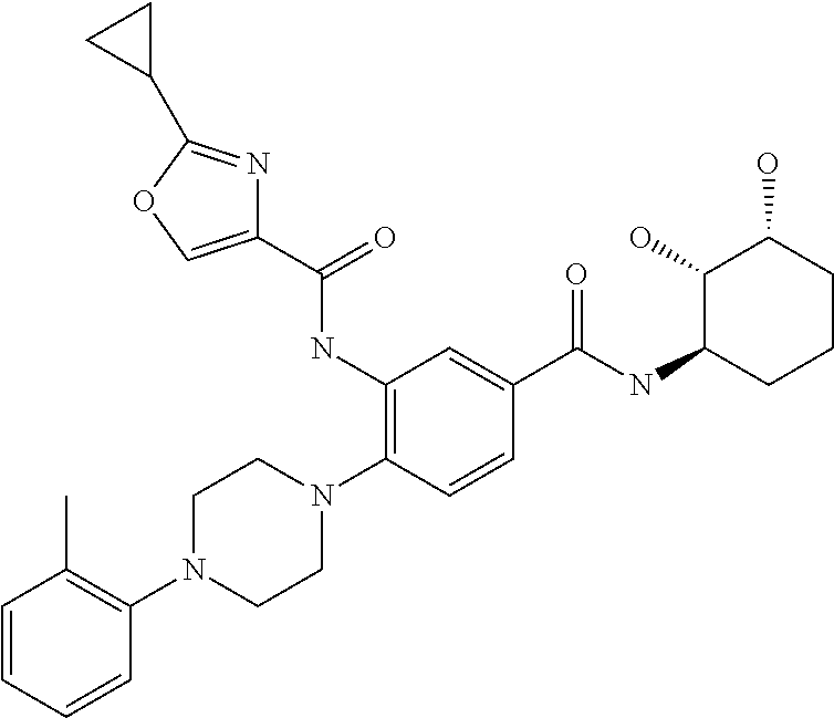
C1(NC(C2=COC(C3CC3)=N2)=O)=C(N2CCN(C3=C(C)C=CC=C3)CC2)C=CC(C(NC2CCCC(O)C2O)=O)=C1
